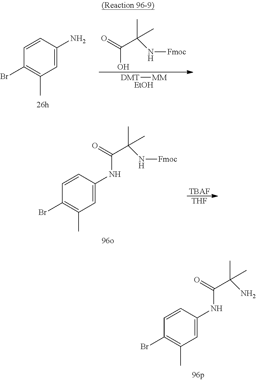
C1=C(N)C=CC(Br)=C1C.OC(=O)C(N[Fmoc])(C)C.[DMT][MM].[EtOH].N(C(=O)C(N[Fmoc])(C)C)C1=CC(C)=C(Br)C=C1.[TBAF].[THF].N(C(=O)C(N)(C)C)C1=CC(C)=C(Br)C=C1
